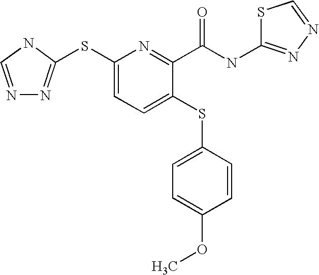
C1(SC2=NN=CN2)=CC=C(SC2=CC=C(OC)C=C2)C(C(NC2=NN=CS2)=O)=N1
